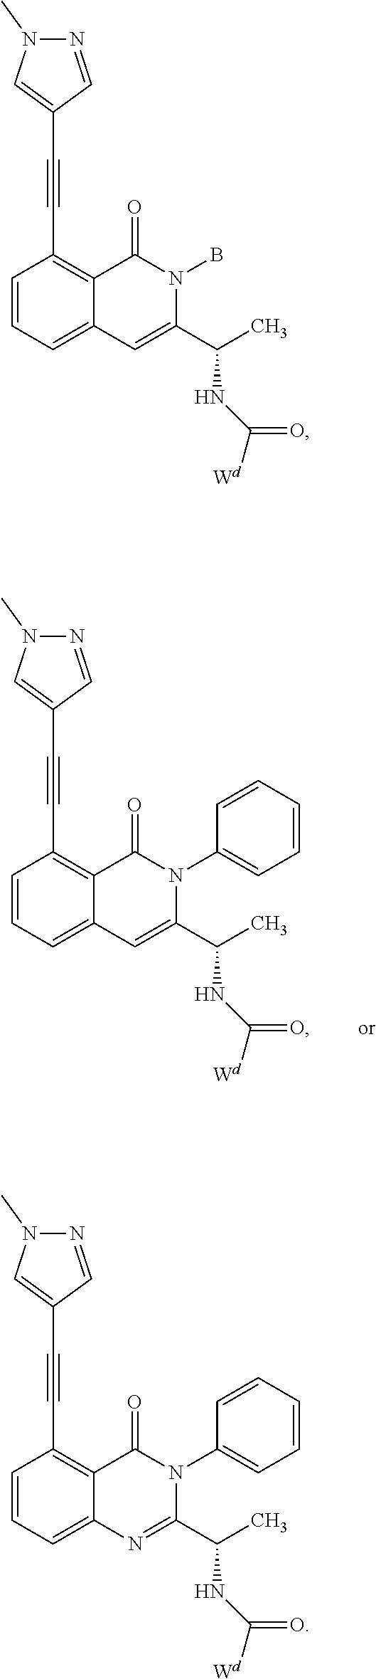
C1=CC=C2C(=C1C#CC1=CN(C)N=C1)C(=O)N(C1=CC=CC=C1)C(C(C)NC(=O)[Wd])=C2.C1=CC=C2C(=C1C#CC1=CN(C)N=C1)C(=O)N(B)C(C(C)NC(=O)[Wd])=C2.C1=CC=C2C(=C1C#CC1=CN(C)N=C1)C(=O)N(C1=CC=CC=C1)C(C(C)NC(=O)[Wd])=N2
